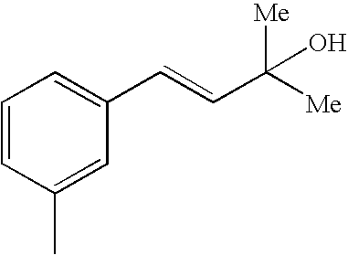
C1=CC(C)=CC(C=CC([Me])([Me])O)=C1
